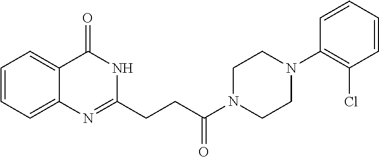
C1=CC=C2C(=C1)C(=O)NC(CCC(N1CCN(C3=C(Cl)C=CC=C3)CC1)=O)=N2
